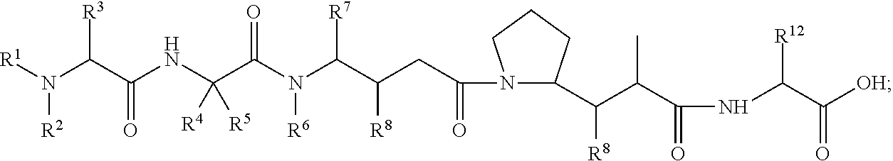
[R1]N([R2])C(C(=O)NC(C(N([R6])C(C([R8])CC(=O)N1C(C(C(C(=O)NC(C(=O)[OH])[R12])C)[R8])CCC1)[R7])=O)([R4])[R5])[R3]
